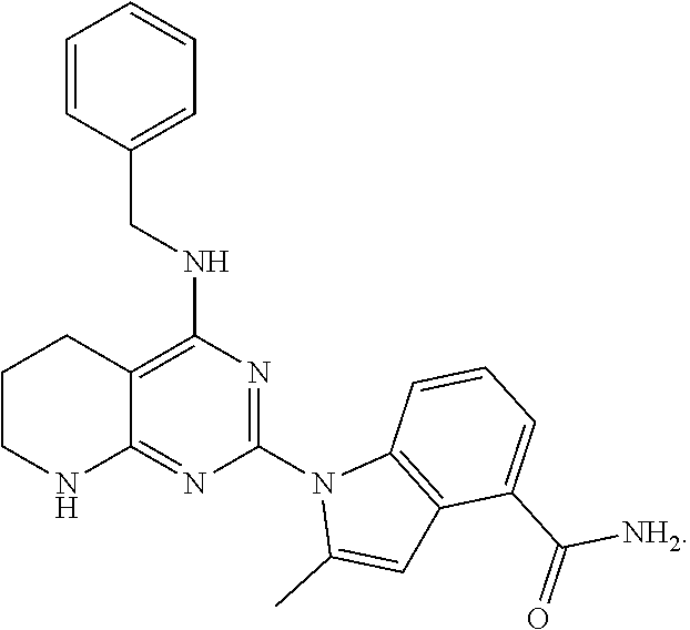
C1=CC(CNC2=C3CCCNC3=NC(N3C(C)=CC4=C3C=CC=C4C(=O)[NH2])=N2)=CC=C1
